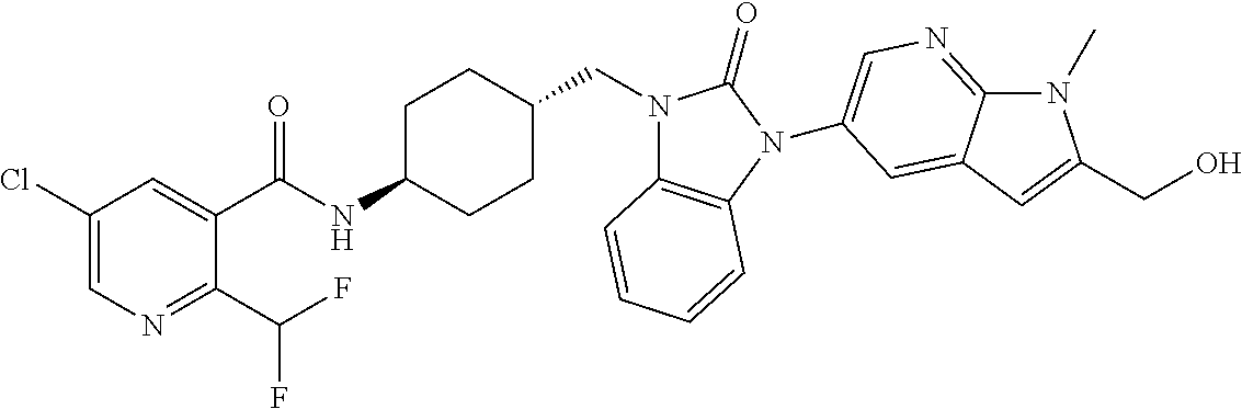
C1(Cl)=CN=C(C(F)F)C(C(NC2CCC(CN3C4=C(N(C5=CN=C6N(C)C(CO)=CC6=C5)C3=O)C=CC=C4)CC2)=O)=C1
